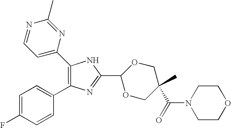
C1=NC(C)=NC(C2=C(C3=CC=C(F)C=C3)N=C(C3OCC(C)(C(=O)N4CCOCC4)CO3)N2)=C1
